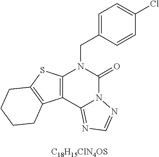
C1=C(CN2C3=C(C4=NC=NN4C2=O)C2=C(S3)CCCC2)C=CC(Cl)=C1.[C18H15ClN4OS]
